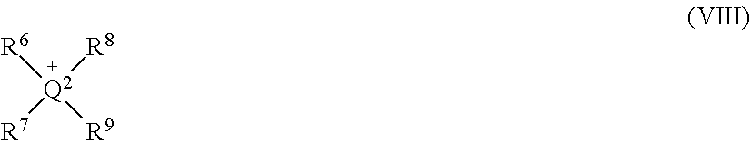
[R6][Q2]([R9])([R8])[R7]
